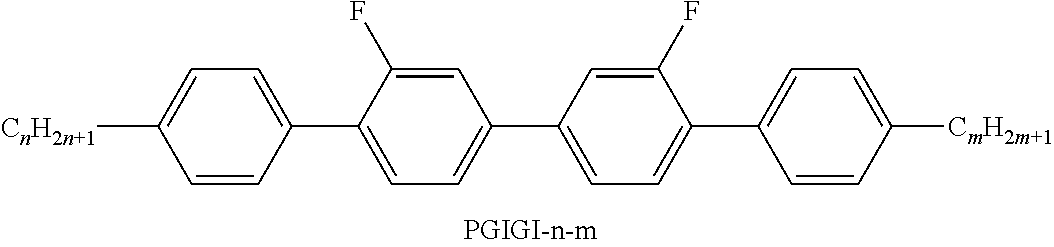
[CnH2n+1]C1=CC=C(C2=CC=C(C3=CC=C(C4=CC=C([CmH2m+1])C=C4)C(F)=C3)C=C2F)C=C1
